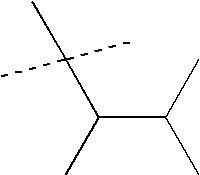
C(C(C)C)(C)C(C)(C)C
